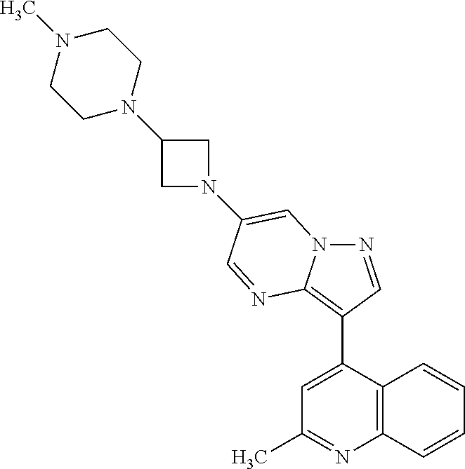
N1=CC(C2=CC(C)=NC3=C2C=CC=C3)=C2N1C=C(N1CC(N3CCN(C)CC3)C1)C=N2
